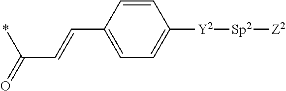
C1=CC(C=CC(=O)*)=CC=C1[Y2][Sp2][Z2]
